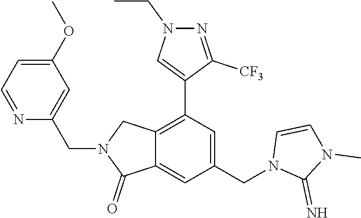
C12=C(C3=CN(CC)N=C3[CF3])C=C(CN3C(=N)N(C)C=C3)C=C1C(=O)N(CC1=CC(OC)=CC=N1)C2
